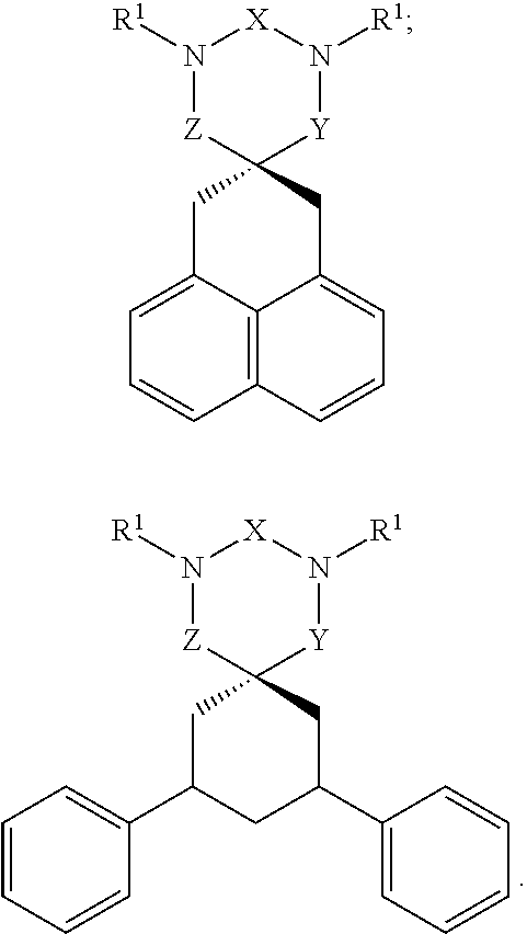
C1C(C2=CC=CC=C2)CC2(CC1C1=CC=CC=C1)[Y]N([R1])[X]N([R1])[Z]2.C12=C3C(=CC=C1)CC1(CC3=CC=C2)[Y]N([R1])[X]N([R1])[Z]1
